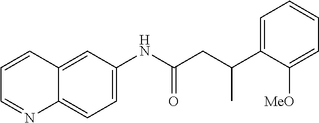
C1=C(NC(CC(C2=CC=CC=C2[MeO])C)=O)C=C2C(=C1)N=CC=C2
